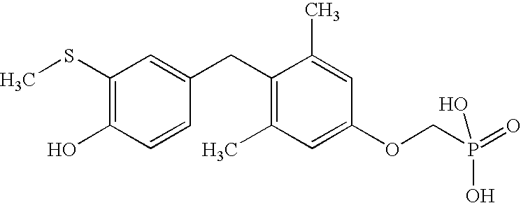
C1(SC)=C(O)C=CC(CC2=C(C)C=C(OCP(O)(O)=O)C=C2C)=C1
